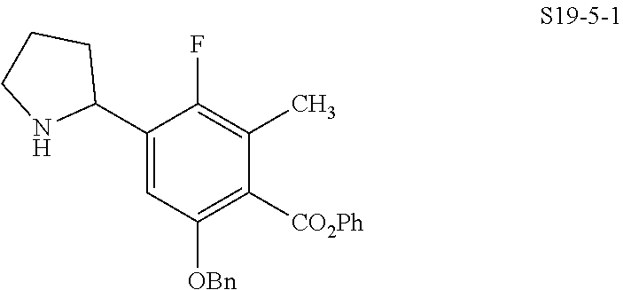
C1(C2CCCN2)=CC([OBn])=C([CO2Ph])C(C)=C1F
